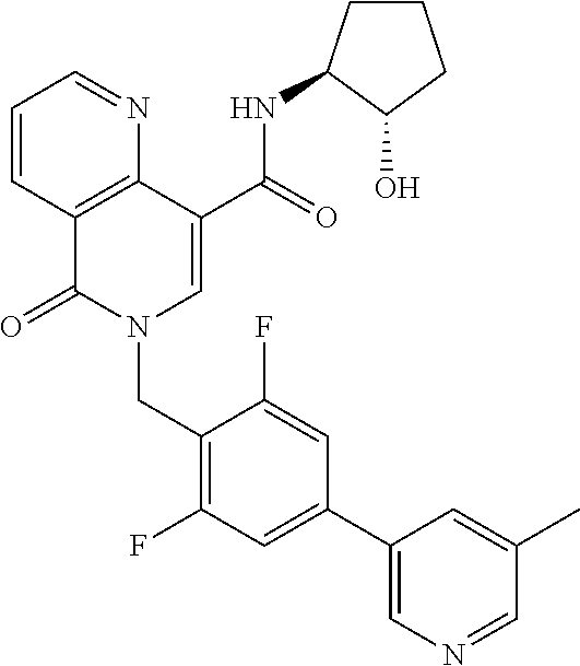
C1=CC2=C(N=C1)C(C(=O)NC1CCCC1O)=CN(CC1=C(F)C=C(C3=CN=CC(C)=C3)C=C1F)C2=O
